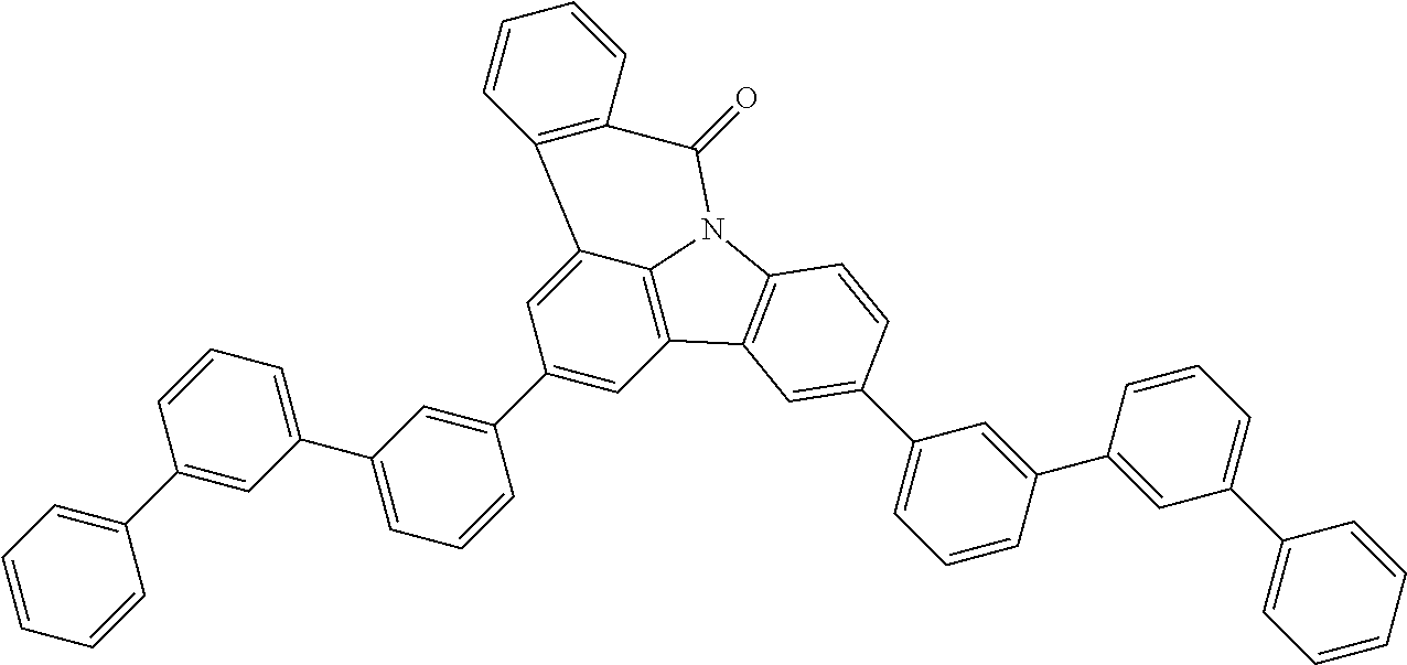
C1(C2=CC(C3=CC=CC(C4=CC=CC=C4)=C3)=CC=C2)=CC2=C3C(=C1)C1=C(C(=O)N3C3=C2C=C(C2=CC=CC(C4=CC(C5=CC=CC=C5)=CC=C4)=C2)C=C3)C=CC=C1
